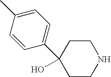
C1(C2(O)CCNCC2)=CC=C(C)C=C1
